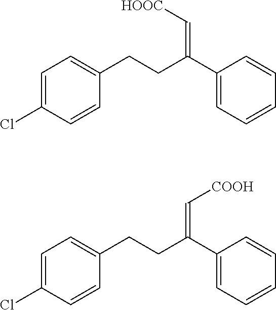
C1=CC(Cl)=CC=C1CCC(C1=CC=CC=C1)=C[HOOC].C1=CC(Cl)=CC=C1CCC(C1=CC=CC=C1)=C[COOH]
